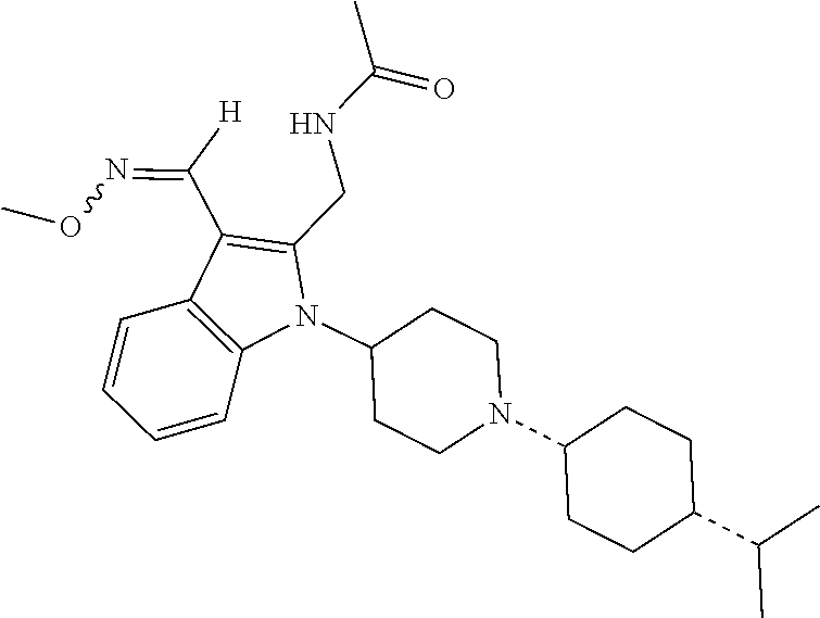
N1(C2CCN(C3CCC(C(C)C)CC3)CC2)C(CNC(C)=O)=C(C([H])=NOC)C2=C1C=CC=C2
